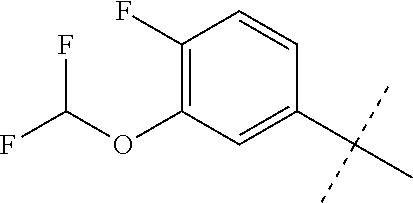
CC(C)(C)C1=CC(OC(F)F)=C(F)C=C1
